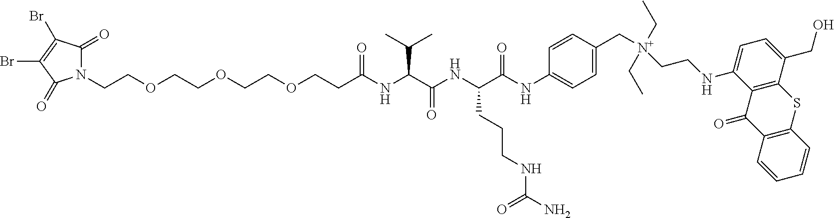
N1(CCOCCOCCOCCC(NC(C(NC(C(NC2=CC=C(C[N+](CCNC3=CC=C(CO)C4=C3C(=O)C3=C(S4)C=CC=C3)(CC)CC)C=C2)=O)CCCNC(N)=O)=O)C(C)C)=O)C(=O)C(Br)=C(Br)C1=O
